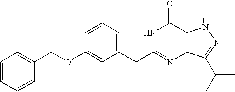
C1=C(CC2=NC3=C(C(=O)N2)NN=C3C(C)C)C=C(OCC2=CC=CC=C2)C=C1
